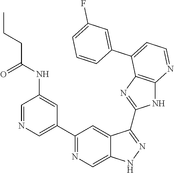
C1=NC=C(C2=NC=C3C(=C2)C(C2=NC4=C(N2)N=CC=C4C2=CC(F)=CC=C2)=NN3)C=C1NC(CCC)=O
